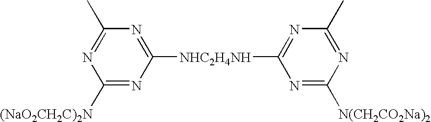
C1([(NaO2CH2C)2N])=NC([NHC2H4NH]C2=NC(C)=NC([N(CH2CO2Na)2])=N2)=NC(C)=N1
